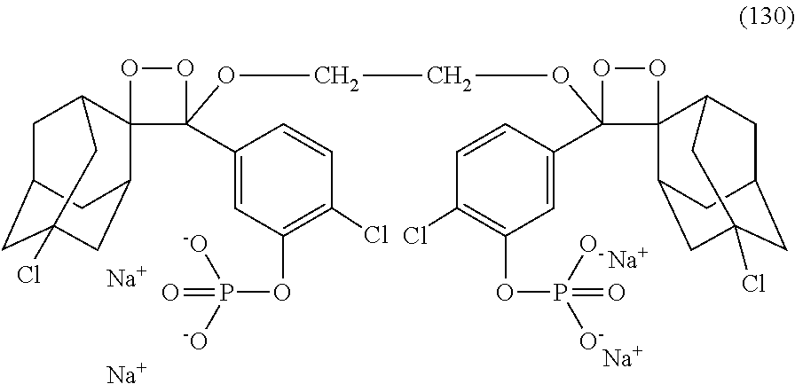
O1C2(C(C3=CC(OP(=O)([-O])[-O])=C(Cl)C=C3)(OCCOC3(C4=CC(OP(=O)([O-])[O-])=C(Cl)C=C4)C4(C5CC6(Cl)CC(CC4C6)C5)OO3)O1)C1CC3(Cl)CC(CC2C3)C1.[Na].[Na].[Na].[Na]
